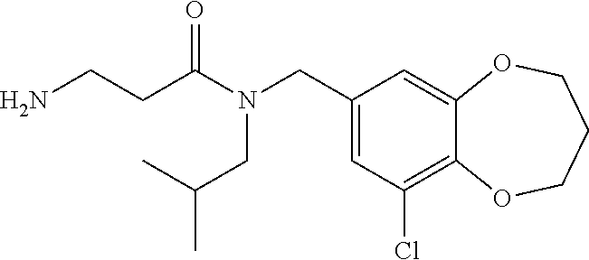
C1(CN(CC(C)C)C(=O)CCN)=CC(Cl)=C2C(=C1)OCCCO2
